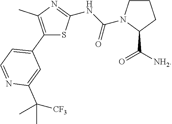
C1(C2=CC=NC(C(C)([CF3])C)=C2)=C(C)N=C(NC(N2CCCC2C([NH2])=O)=O)S1
